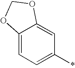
C12=CC=C(*)C=C1OCO2
